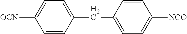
C1=CC(CC2=CC=C([NCO])C=C2)=CC=C1[OCN]
